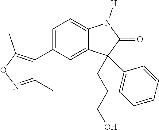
C1=C(C2=C(C)ON=C2C)C=C2C(=C1)N([H])C(=O)C2(C1=CC=CC=C1)CCCO
